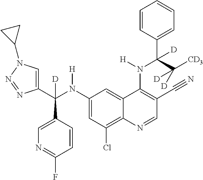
C1(N(C(C2=CN(C3CC3)N=N2)(C2=CN=C(F)C=C2)[D])[H])=CC(Cl)=C2C(=C1)C(N(C(C1=CC=CC=C1)(C([CD3])([D])[D])[D])[H])=C(C#N)C=N2
